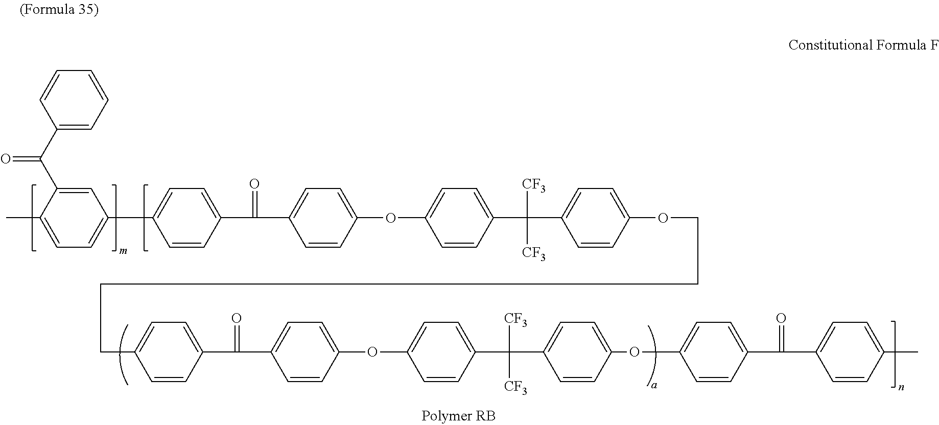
C1=CC=CC(C(C2=CC(C3=CC=C(C(C4=CC=C(OC5=CC=C(C(C6=CC=C(OCCCCC7=CC=C(C(C8=CC=C(OC9=CC=C(C(C%10=CC=C(OC%11=CC=C(C(C%12=CC=C(C)C=C%12)=O)C=C%11)C=C%10)([CF3])[CF3])C=C9)C=C8)=O)C=C7)C=C6)([CF3])[CF3])C=C5)C=C4)=O)C=C3)=CC=C2C)=O)=C1
